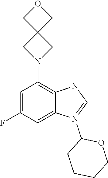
C1=C(F)C=C2C(=C1N1CC3(C1)COC3)NC=N2C1CCCCO1
